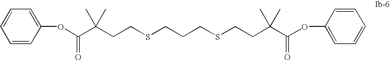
O(C(C(CCSCCCSCCC(C(OC1=CC=CC=C1)=O)(C)C)(C)C)=O)C1=CC=CC=C1
